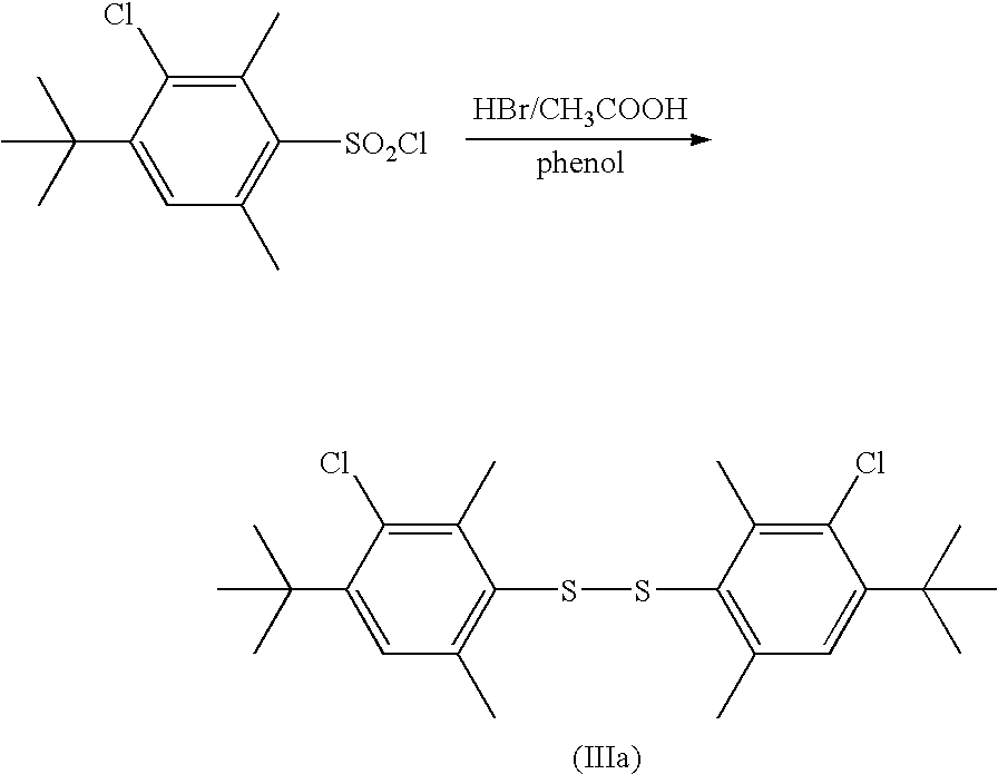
C1([SO2Cl])=C(C)C=C(C(C)(C)C)C(Cl)=C1C.C1(C)=C(SSC2=C(C)C=C(C(C)(C)C)C(Cl)=C2C)C(C)=C(Cl)C(C(C)(C)C)=C1
